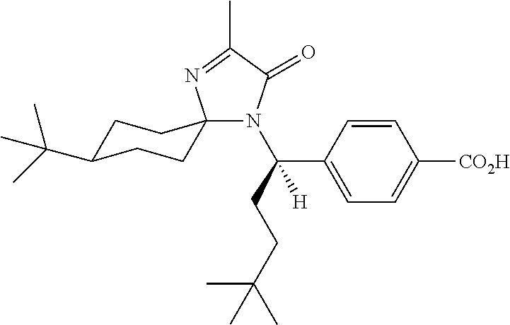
C1C(C(C)(C)C)CCC2(C1)N(C(CCC(C)(C)C)(C1=CC=C([CO2H])C=C1)[H])C(=O)C(C)=N2
